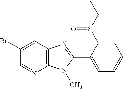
C12=C(C=C(Br)C=N1)N=C(C1=CC=CC=C1S(CC)=O)N2C
